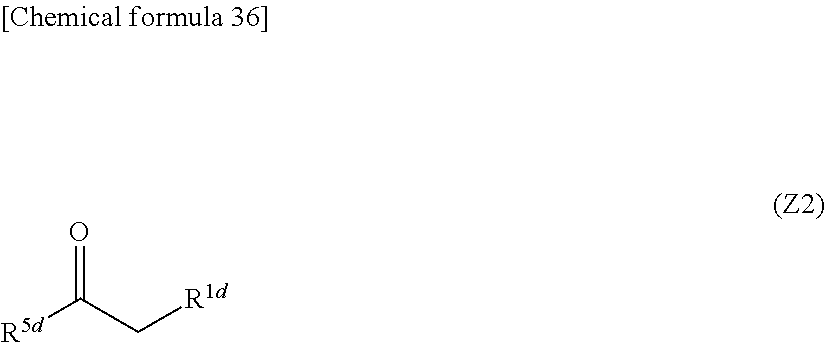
[R1d]CC([R5d])=O
